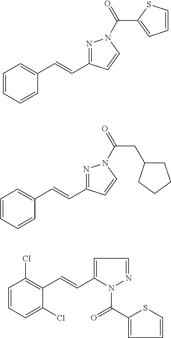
C1=CC=CC(C=CC2=NN(C(C3=CC=CS3)=O)C=C2)=C1.C1=CC=CC(C=CC2=NN(C(CC3CCCC3)=O)C=C2)=C1.C1=CC=C(Cl)C(C=CC2=CC=NN2C(=O)C2=CC=CS2)=C1Cl
